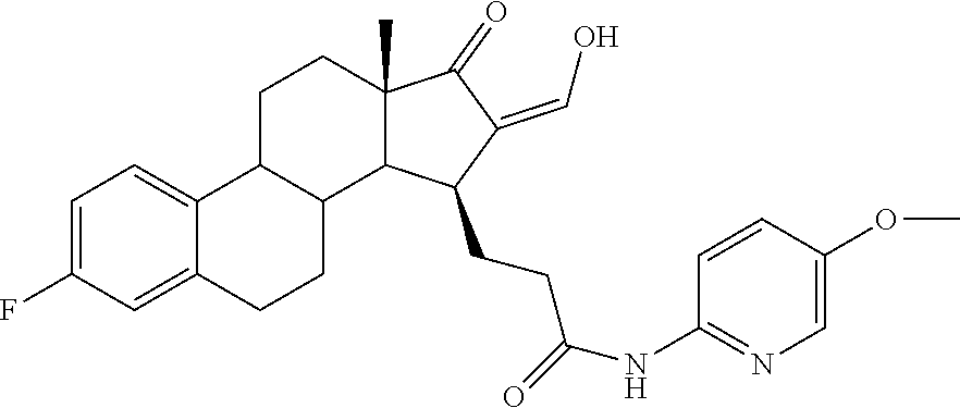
C1=C(F)C=C2C(=C1)C1C(CC2)C2C(C)(CC1)C(=O)C(=CO)C2CCC(=O)NC1=NC=C(OC)C=C1
